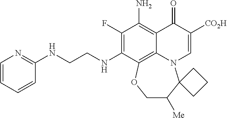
C1=CC=CC(NCCNC2=C(F)C(N)=C3C4=C2OCC([Me])C2(N4C=C([CO2H])C3=O)CCC2)=N1
